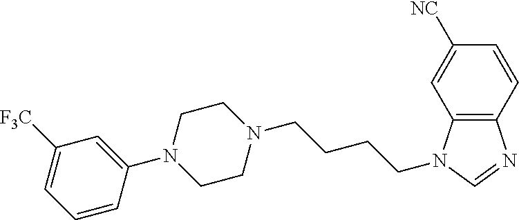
N1(C2=CC([F3C])=CC=C2)CCN(CCCCN2C3=C(N=C2)C=CC([NC])=C3)CC1
